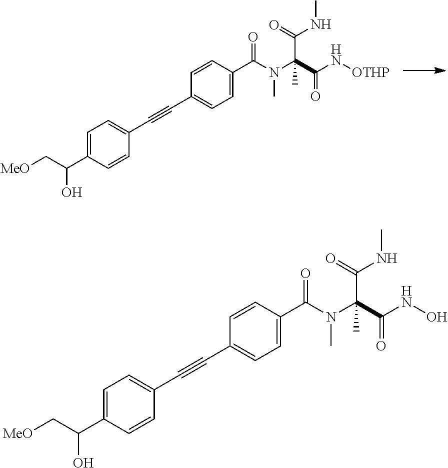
C1=CC(C#CC2=CC=C(C(C[MeO])O)C=C2)=CC=C1C(N(C)C(C(=O)N[OTHP])(C(=O)NC)C)=O.C1=CC(C#CC2=CC=C(C(C[MeO])O)C=C2)=CC=C1C(N(C)C(C(=O)NO)(C(=O)NC)C)=O
